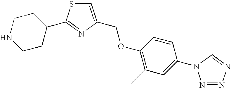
C1=C(COC2=C(C)C=C(N3N=NN=C3)C=C2)N=C(C2CCNCC2)S1
